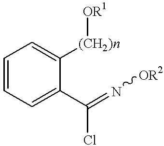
C1=CC=C(C(=N[OR2])Cl)C([(CH2)n][OR1])=C1
